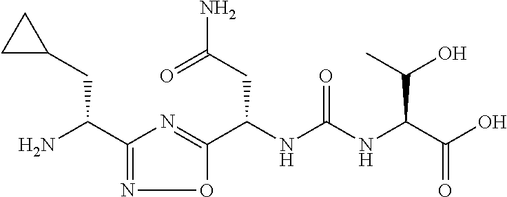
C(NC(NC(C(O)=O)C(O)C)=O)(C1=NC(C(N)CC2CC2)=NO1)CC(N)=O
